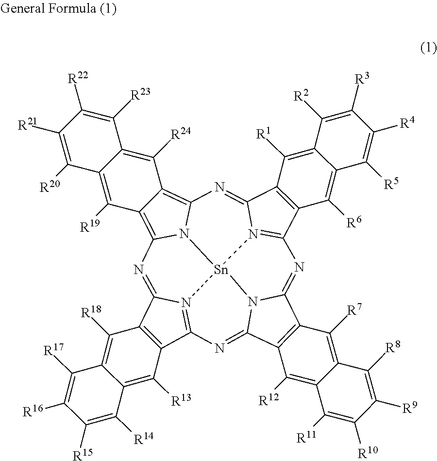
C12=C(C3=N4C1=NC1=C5C(=C6N1[Sn]41N4=C(C7=C(C4=N6)C([R1])=C4C(=C7[R6])C([R5])=C([R4])C([R3])=C4[R2])N=C4C6=C(C(=N3)N41)C([R12])=C1C(=C6[R7])C([R8])=C([R9])C([R10])=C1[R11])C([R24])=C1C(=C5[R19])C([R20])=C([R21])C([R22])=C1[R23])C([R13])=C1C(=C2[R18])C([R17])=C([R16])C([R15])=C1[R14]
